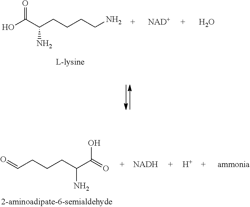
[NAD+].O.OC(C(CCCCN)N)=O.[NADH].[H].O=CCCCC(C(=O)O)N
